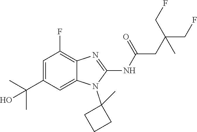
C1=C(C(C)(C)O)C=C2C(=C1F)N=C(NC(=O)CC(CF)(C)CF)N2C1(C)CCC1
